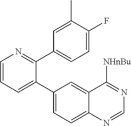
C1=CN=C(C2=CC=C(F)C(C)=C2)C(C2=CC=C3C(=C2)C([NHnBu])=NC=N3)=C1
